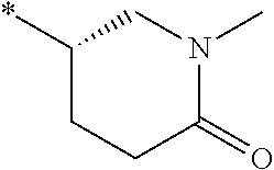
*C1CCC(=O)N(C)C1
